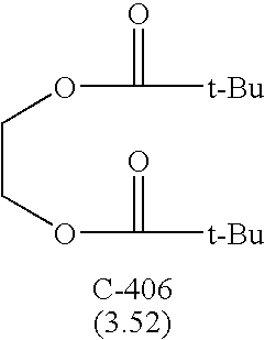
C(COC(=O)[t-Bu])OC(=O)[t-Bu]
